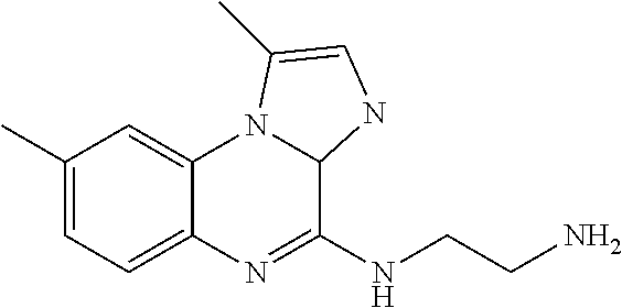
C1(C)=CC=C2C(=C1)N1C(C(NCCN)=N2)NC=C1C
